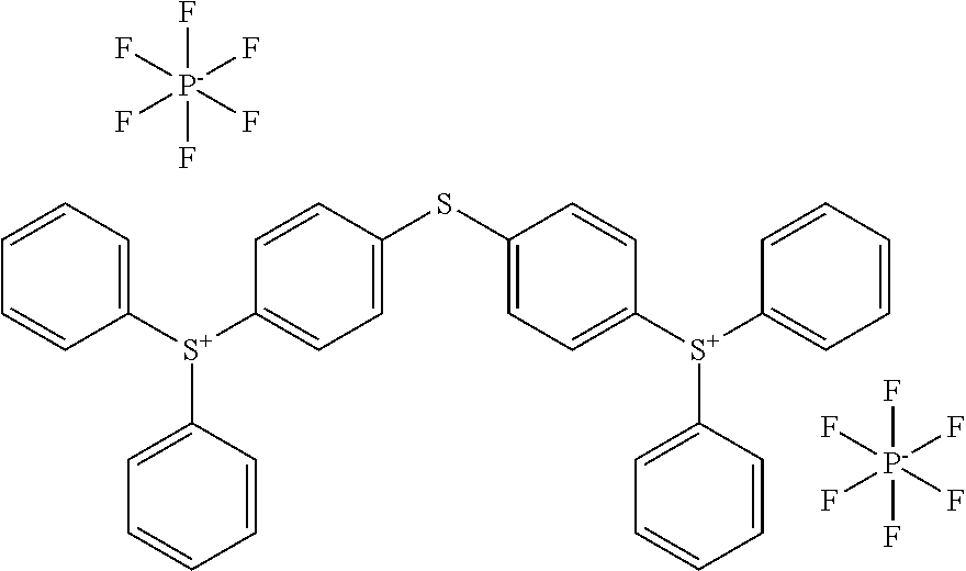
C1=CC=C([S+](C2=CC=C(SC3=CC=C([S+](C4=CC=CC=C4)C4=CC=CC=C4)C=C3)C=C2)C2=CC=CC=C2)C=C1.F[P-](F)(F)(F)(F)F.F[P-](F)(F)(F)(F)F
